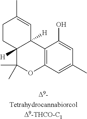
C1CC2([H])C([H])(C=C1C)C1=C(OC2(C)C)C=C(C)C=C1O
